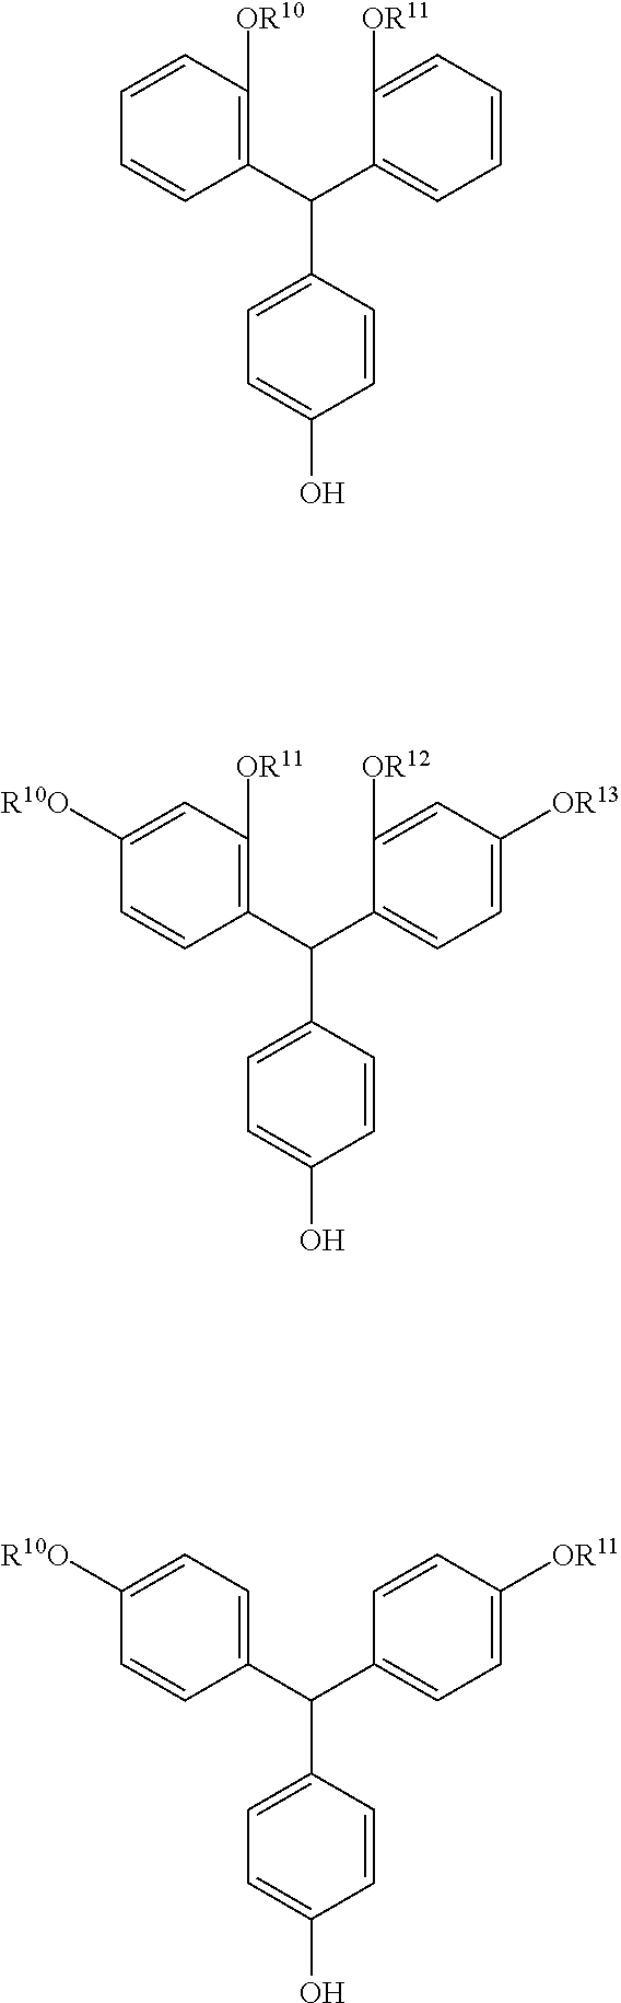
C1(C(C2=CC=C([OR13])C=C2[OR12])C2=CC=C(O)C=C2)=C([OR11])C=C([R10O])C=C1.C1(C(C2=CC=CC=C2[OR11])C2=CC=C(O)C=C2)=C([OR10])C=CC=C1.C1(C(C2=CC=C([OR11])C=C2)C2=CC=C(O)C=C2)=CC=C([R10O])C=C1
